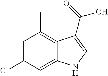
C1=C(Cl)C=C2C(=C1C)C(C(=O)O)=CN2
